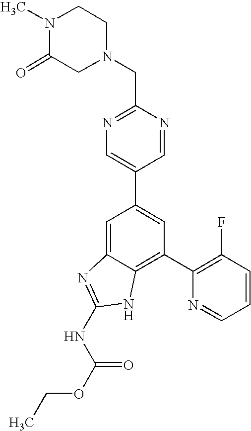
N1(C)C(=O)CN(CC2=NC=C(C3=CC(C4=C(F)C=CC=N4)=C4C(=C3)N=C(NC(OCC)=O)N4)C=N2)CC1
